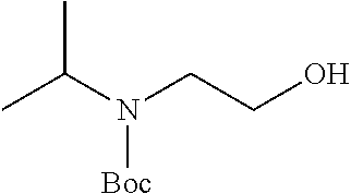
CC(N(CCO)[Boc])C
